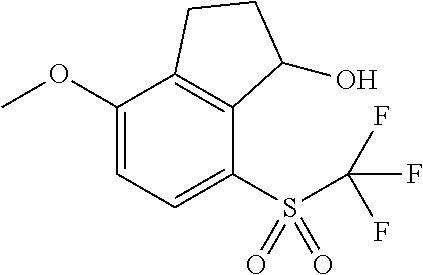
O(C1=CC=C(S(=O)(=O)C(F)(F)F)C2=C1CCC2O)C
